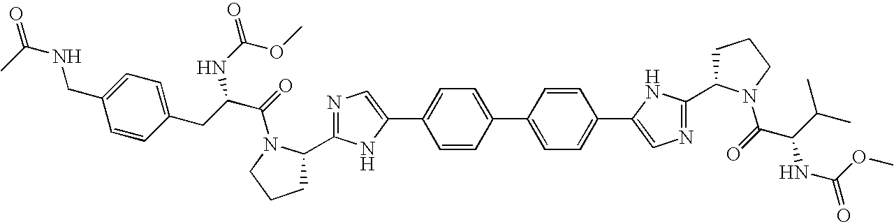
C1=CC(C2=CC=C(C3=CN=C(C4CCCN4C(=O)C(C(C)C)NC(=O)OC)N3)C=C2)=CC=C1C1=CN=C(C2CCCN2C(=O)C(CC2=CC=C(CNC(=O)C)C=C2)NC(=O)OC)N1
